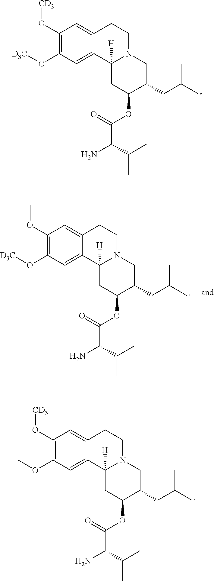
C1(O[CD3])=C(O[D3C])C=C2C(=C1)CCN1C2([H])CC(OC(=O)C(C(C)C)N)C(CC(C)C)C1.C1(O[CD3])=C(OC)C=C2C(=C1)CCN1C2([H])CC(OC(=O)C(C(C)C)N)C(CC(C)C)C1.C1(OC)=C(O[D3C])C=C2C(=C1)CCN1C2([H])CC(OC(=O)C(C(C)C)N)C(CC(C)C)C1
